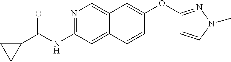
N1=C(NC(=O)C2CC2)C=C2C(=C1)C=C(OC1=NN(C)C=C1)C=C2
